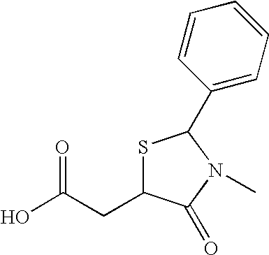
OC(CC1SC(C2=CC=CC=C2)N(C)C1=O)=O
